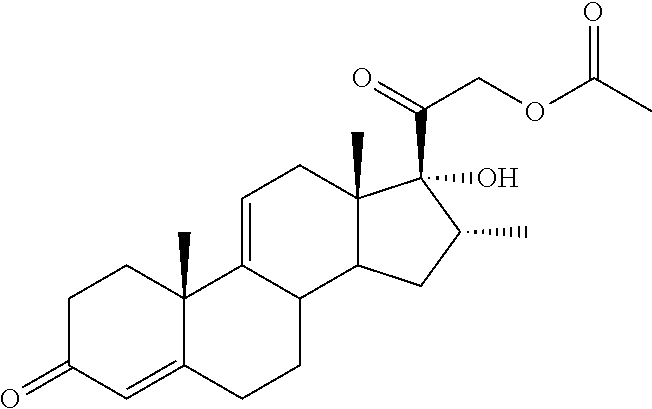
C1C(=O)C=C2C(C)(C1)C1=CCC3(C)C(C1CC2)CC(C)C3(C(=O)COC(C)=O)O
